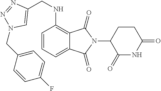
C12=CC=CC(NCC3=CN(CC4=CC=C(F)C=C4)N=N3)=C1C(=O)N(C1C(=O)NC(=O)CC1)C2=O
